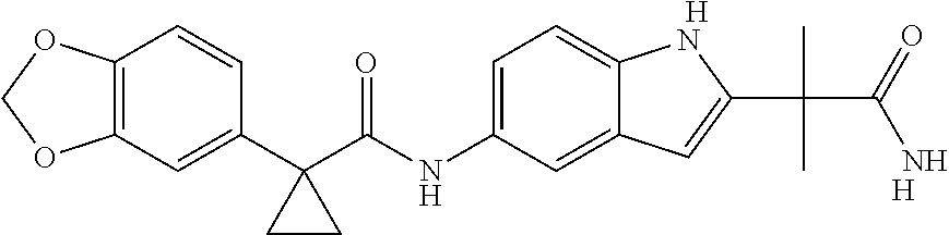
C12=C(C=C(C3(C(NC4=CC=C5C(=C4)C=C(C(C)(C(N)=O)C)N5)=O)CC3)C=C1)OCO2.[H].[H]
